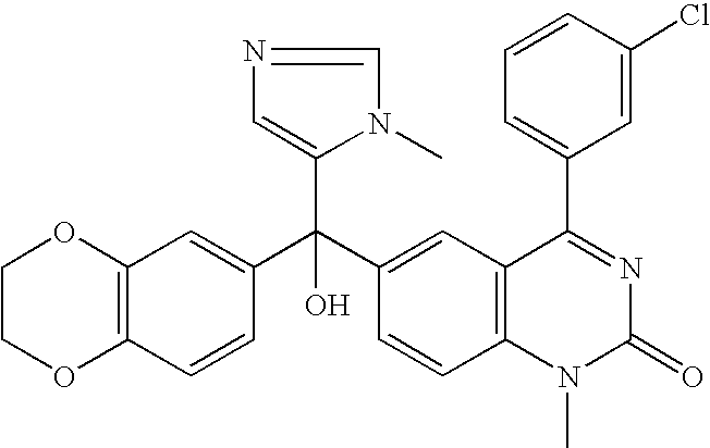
C1=CC(C(C2=CC3=C(C=C2)N(C)C(=O)N=C3C2=CC=CC(Cl)=C2)(C2=CN=CN2C)O)=CC2=C1OCCO2
